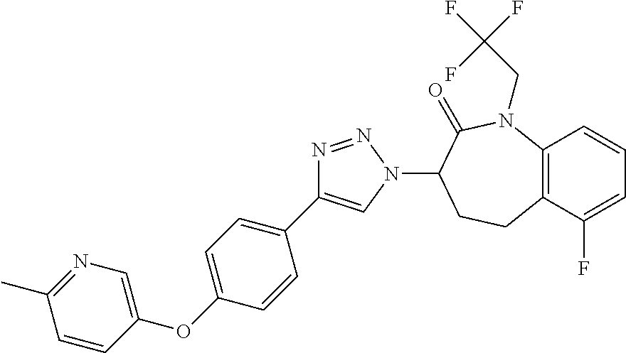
C12=C(C(F)=CC=C1)CCC(N1C=C(C3=CC=C(OC4=CN=C(C)C=C4)C=C3)N=N1)C(=O)N2CC(F)(F)F
